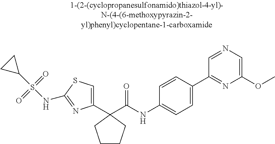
C1(C2(C(NC3=CC=C(C4=NC(OC)=CN=C4)C=C3)=O)CCCC2)=CSC(NS(C2CC2)(=O)=O)=N1
